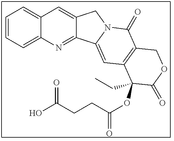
C12=CC3=CC=CC=C3N=C1C1=CC3=C(C(=O)N1C2)COC(=O)C3(OC(CCC(=O)O)=O)CC
